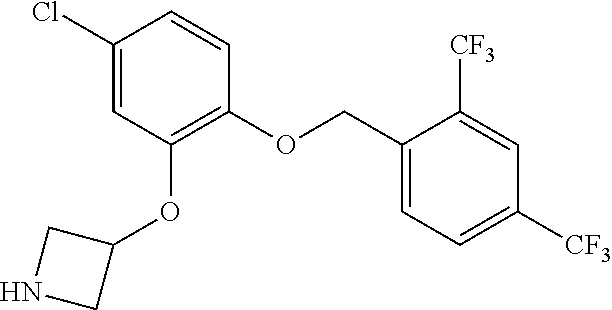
C1(Cl)=CC(OC2CNC2)=C(OCC2=CC=C([CF3])C=C2[CF3])C=C1
